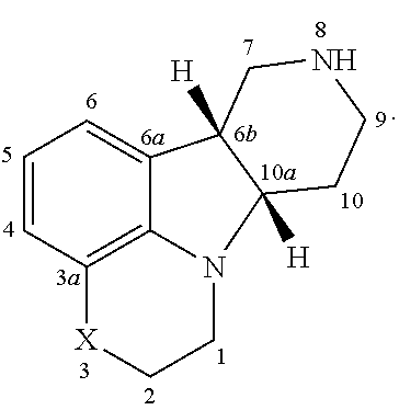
C1=CC2=C3C(=C1)C1([H])C([H])(CCNC1)N3CC[X]2
